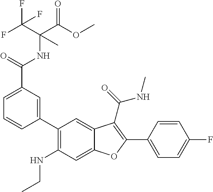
C1=C(C(=O)NC(C(OC)=O)(C(F)(F)F)C)C=C(C2=C(NCC)C=C3C(=C2)C(C(=O)NC)=C(C2=CC=C(F)C=C2)O3)C=C1
